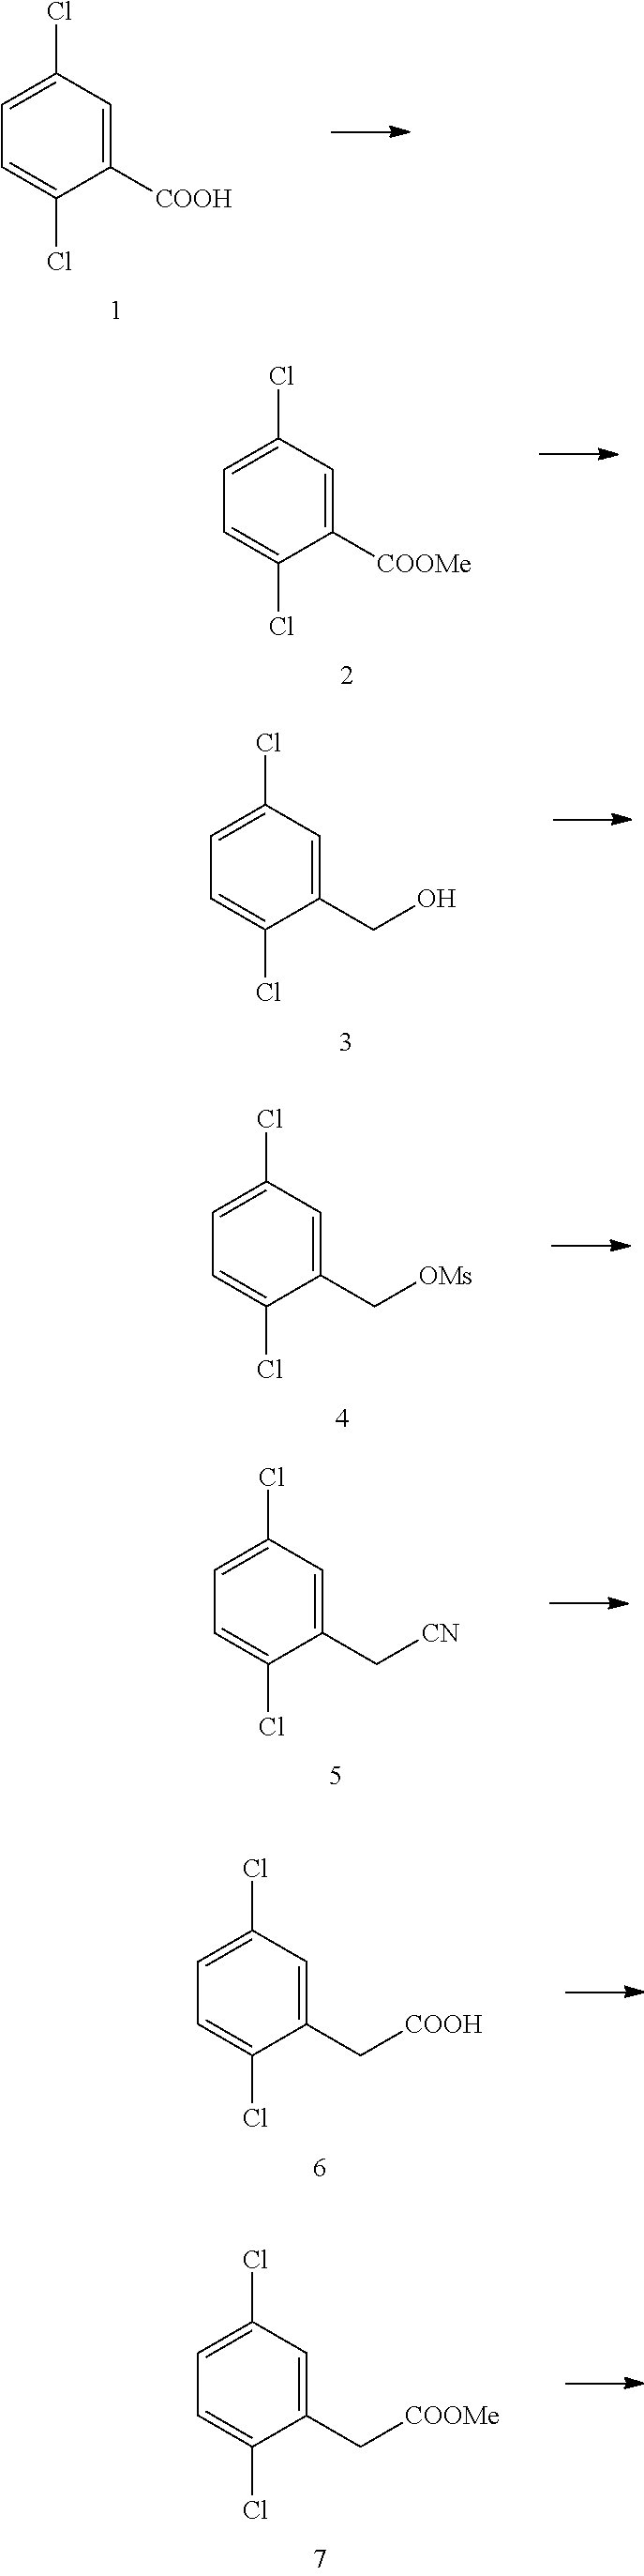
C1([COOH])=CC(Cl)=CC=C1Cl.C1(CO)=CC(Cl)=CC=C1Cl.C1([COOMe])=CC(Cl)=CC=C1Cl.C1(C[OMs])=CC(Cl)=CC=C1Cl.C1(C[CN])=CC(Cl)=CC=C1Cl.C1(C[COOH])=CC(Cl)=CC=C1Cl.C1(C[COOMe])=CC(Cl)=CC=C1Cl
